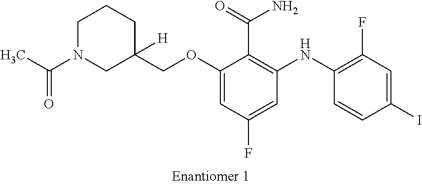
C1(OCC2([H])CCCN(C(C)=O)C2)=CC(F)=CC(NC2=C(F)C=C(I)C=C2)=C1C(N)=O
